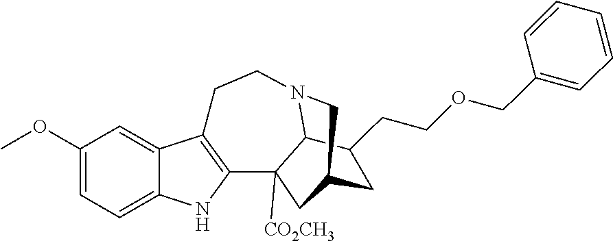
C1(OC)=CC=C2C(=C1)C1=C(N2)C2([CO2CH3])C3N(CC1)CC(C2)CC3CCOCC1=CC=CC=C1
